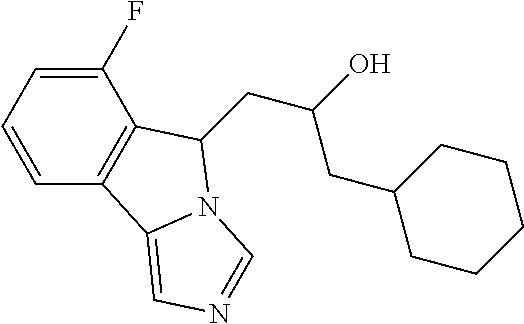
C1(F)=CC=CC2=C1C(CC(O)CC1CCCCC1)N1C2=CN=C1
